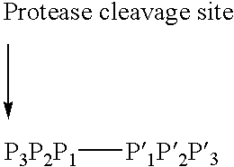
[P3P2P1][P1P2P3]
